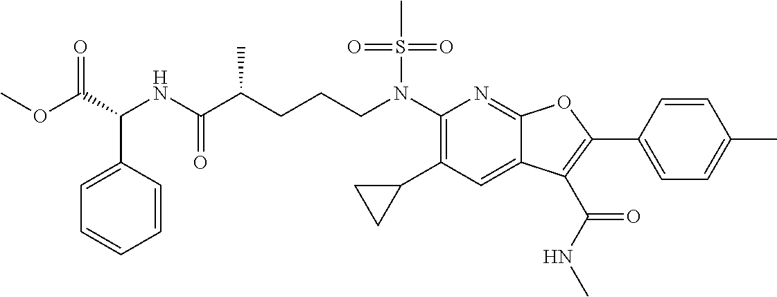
N(C1=C(C2CC2)C=C2C(=N1)OC(C1=CC=C(C)C=C1)=C2C(NC)=O)(S(C)(=O)=O)CCCC(C(NC(C(OC)=O)C1=CC=CC=C1)=O)C
